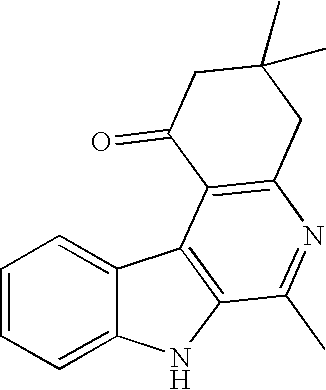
C1=CC=C2C(=C1)C1=C(N2)C(C)=NC2=C1C(=O)CC(C)(C)C2
